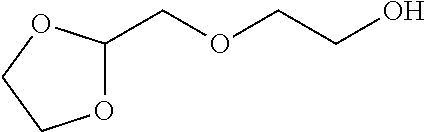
O1C(COCCO)OCC1
